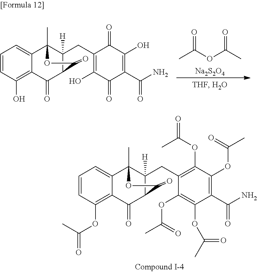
C1=CC(O)=C2C(=C1)C1(C)C(CC3=C(O)C(=O)C(C(N)=O)=C(O)C3=O)([H])C(C2=O)C(=O)O1.CC(OC(C)=O)=O.[Na2S2O4].C1=CC(OC(=O)C)=C2C(=C1)C1(C)C(CC3=C(OC(=O)C)C(OC(C)=O)=C(C(N)=O)C(OC(C)=O)=C3OC(C)=O)([H])C(C2=O)C(=O)O1
